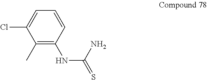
C1(C)=C(NC(=S)N)C=CC=C1Cl
